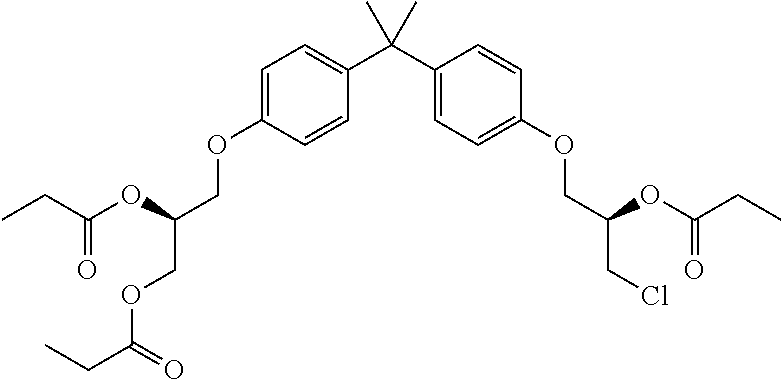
C1=CC(OCC(COC(CC)=O)OC(CC)=O)=CC=C1C(C1=CC=C(OCC(CCl)OC(CC)=O)C=C1)(C)C
